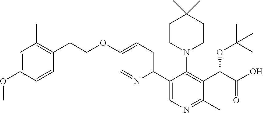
C1=C(OC)C=CC(CCOC2=CC=C(C3=CN=C(C)C(C(C(O)=O)OC(C)(C)C)=C3N3CCC(C)(C)CC3)N=C2)=C1C
